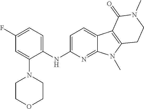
C1(NC2=CC=C3C(=N2)N(C)C2=C3C(=O)N(C)CC2)=CC=C(F)C=C1N1CCOCC1
